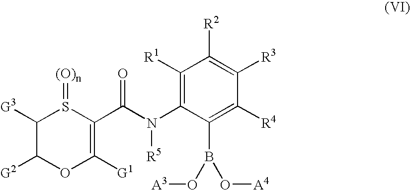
C1([G3])C([G2])OC([G1])=C(C(N(C2=C([R1])C([R2])=C([R3])C([R4])=C2B(O[A3])O[A4])[R5])=O)S1=[(O)n]
